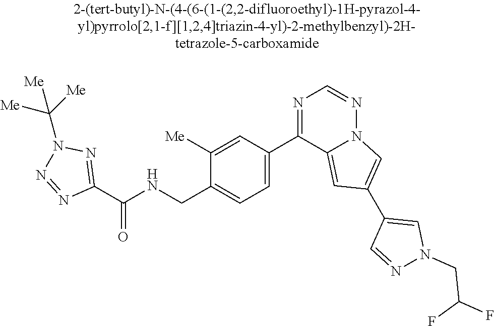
C1(C(NCC2=CC=C(C3=NC=NN4C3=CC(C3=CN(CC(F)F)N=C3)=C4)C=C2[Me])=O)=NN(C([Me])([Me])[Me])N=N1
